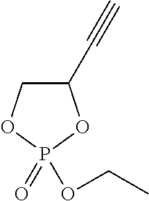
C1(C#C)COP(=O)(OCC)O1
